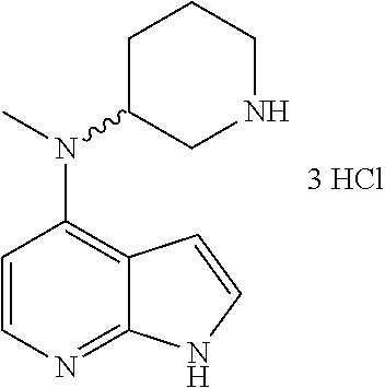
C1=CN=C2C(=C1N(C)C1CNCCC1)C=CN2
